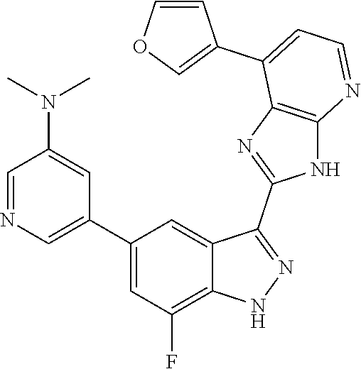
C1=NC=C(C2=CC(F)=C3C(=C2)C(C2=NC4=C(N2)N=CC=C4C2=COC=C2)=NN3)C=C1N(C)C
